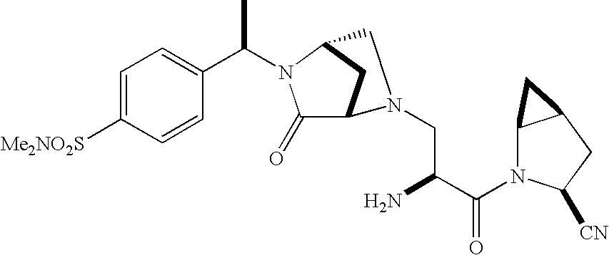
C1=C([Me2NO2S])C=CC(C(C)N2C(=O)C3CC2CN3CC(N)C(N2C3C(CC2[CN])C3)=O)=C1
